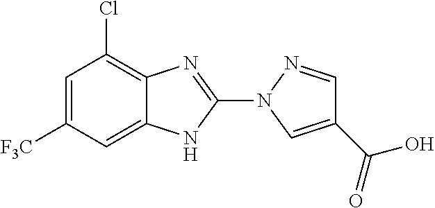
C1=C2C(=C(Cl)C=C1[F3C])N=C(N1C=C(C(=O)O)C=N1)N2
